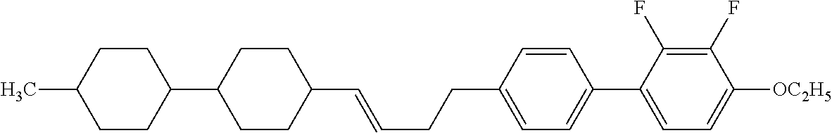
C1=CC(CCC=CC2CCC(C3CCC(C)CC3)CC2)=CC=C1C1=CC=C([OC2H5])C(F)=C1F
